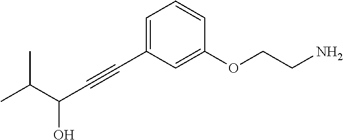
C(#CC1=CC=CC(OCCN)=C1)C(C(C)C)O
